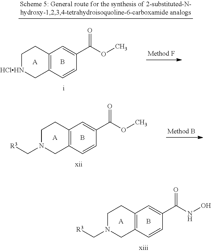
B.[A].C12=C(C[HClHN]CC1)C=CC(C(OC)=O)=C2.B.[A].C12=C(CN(C[R3])CC1)C=CC(C(OC)=O)=C2.B.[A].C12=C(CN(C[R3])CC1)C=CC(C(NO)=O)=C2
